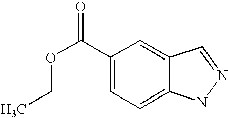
C1(C(OCC)=O)=CC=C2C(=C1)C=NN2
